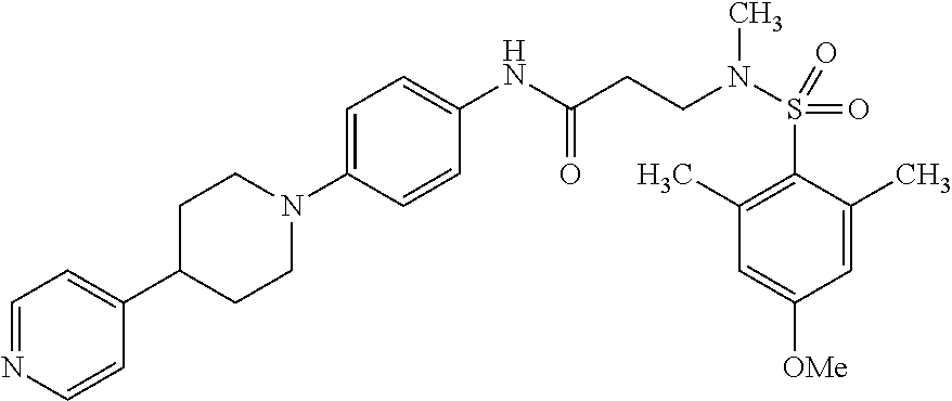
C1=C(C)C(S(=O)(=O)N(CCC(NC2=CC=C(N3CCC(C4=CC=NC=C4)CC3)C=C2)=O)C)=C(C)C=C1[OMe]
